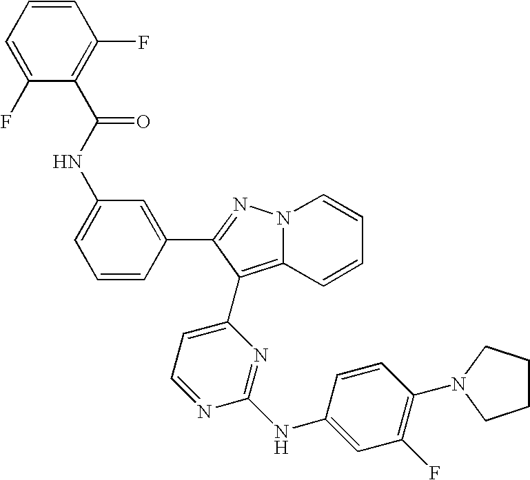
C1=C(NC(C2=C(F)C=CC=C2F)=O)C=C(C2=NN3C(=C2C2=CC=NC(NC4=CC(F)=C(N5CCCC5)C=C4)=N2)C=CC=C3)C=C1
